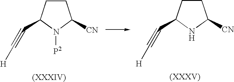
C1CC(C#C[H])N([P2])C1[CN].C1CC(C#C[H])NC1[CN]
